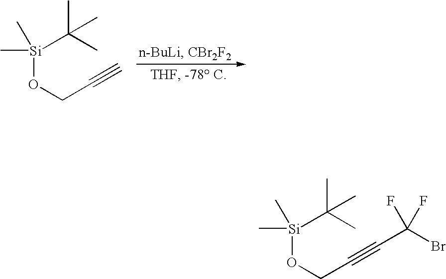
C[Si](C(C)(C)C)(C)OCC#C.C[Si](C(C)(C)C)(C)OCC#CC(Br)(F)F
